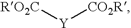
[RO2C][Y][CO2R]
